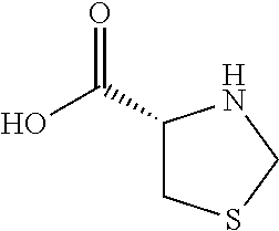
OC(C1CSCN1)=O
